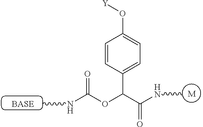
[M].C1=CC(C(C(NC)=O)OC(NC)=O)=CC=C1O[Y]
